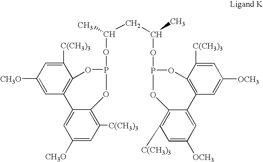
C(C(OP1OC2=C([C(CH3)3])C=C([CH3O])C=C2C2=C(C([C(CH3)3])=CC([CH3O])=C2)O1)C)C(OP1OC2=C(C=C([OCH3])C=C2[C(CH3)3])C2=CC([OCH3])=CC([C(CH3)3])=C2O1)C
